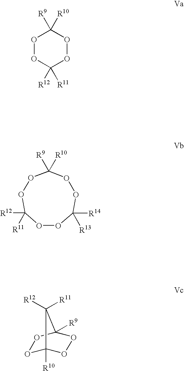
O1OC([R12])([R11])OOC([R9])([R10])OOC1([R14])[R13].O1OC([R12])([R11])OOC1([R9])[R10].O1C2([R10])OOC([R9])(O1)C2([R12])[R11]
